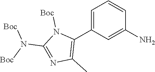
N(C1=NC(C)=C(C2=CC=CC(N)=C2)N1[Boc])([Boc])[Boc]
